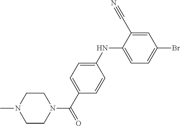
N1(C)CCN(C(C2=CC=C(NC3=CC=C(Br)C=C3C#N)C=C2)=O)CC1
